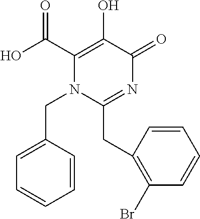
N1=C(CC2=C(Br)C=CC=C2)N(CC2=CC=CC=C2)C(C(O)=O)=C(O)C1=O
